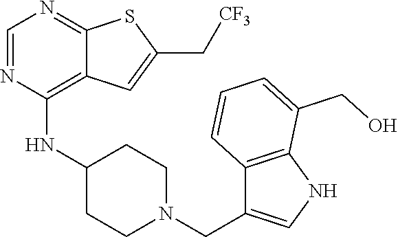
C1=NC(NC2CCN(CC3=CNC4=C3C=CC=C4CO)CC2)=C2C(=N1)SC(C[CF3])=C2
